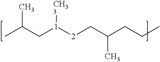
CC(C[1]([2]CC(CCC)C)[CH33])C
